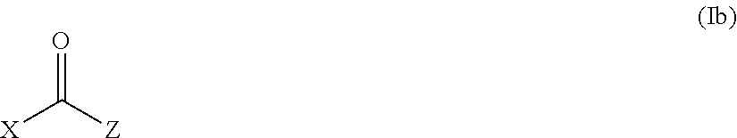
O=C([Z])[X]
